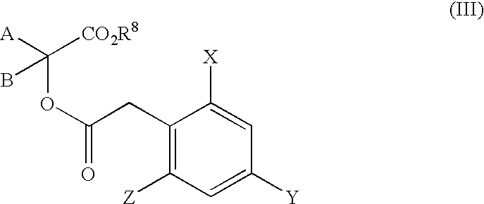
C1([Y])=CC([Z])=C(CC(OC([A])([CO2R8])B)=O)C([X])=C1
